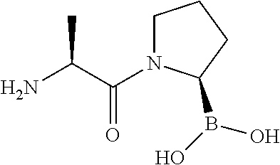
C(C(=O)N1CCCC1B(O)O)(C)N
